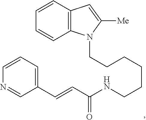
C12=C(C=CC=C1)C=C([Me])N2CCCCCCNC(C=CC1=CC=CN=C1)=O
